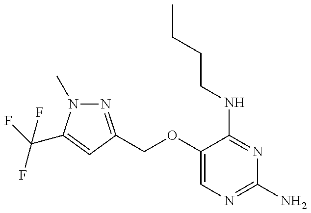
N1=C(COC2=CN=C(N)N=C2NCCCC)C=C(C(F)(F)F)N1C
